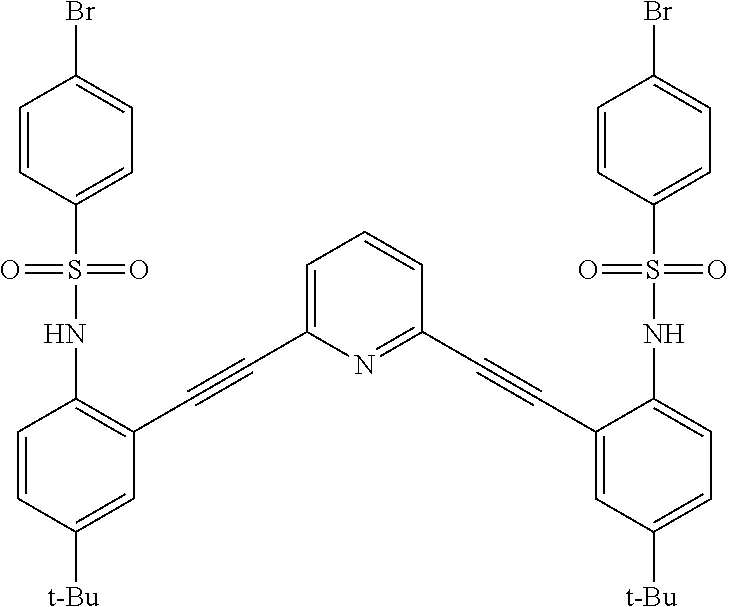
C1([t-Bu])=CC(C#CC2=CC=CC(C#CC3=CC([t-Bu])=CC=C3NS(C3=CC=C(Br)C=C3)(=O)=O)=N2)=C(NS(=O)(=O)C2=CC=C(Br)C=C2)C=C1
